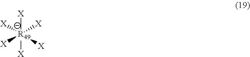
[X][R49]([X])([X])([X])([X])[X]
